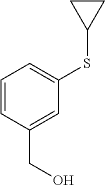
C1=CC(CO)=CC(SC2CC2)=C1
